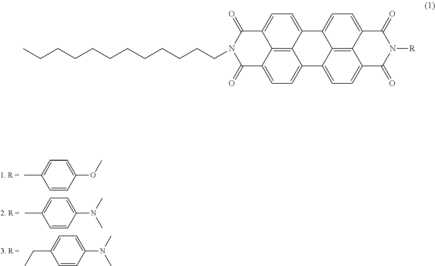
C1=CC(N(C)C)=CC=C1CC.C1=CC(N(C)C)=CC=C1C.C1=CC(OC)=CC=C1C.C1=C2C3=C4C(=C1)C(=O)N([R])C(=O)C4=CC=C3C1=CC=C3C4=C1C2=CC=C4C(=O)N(CCCCCCCCCCCC)C3=O
